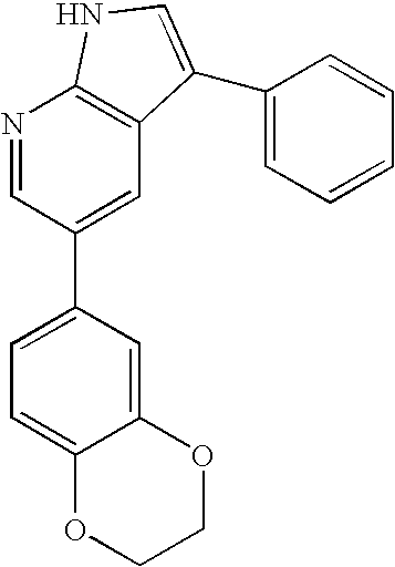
C12=CC(C3=CC4=C(N=C3)NC=C4C3=CC=CC=C3)=CC=C1OCCO2
